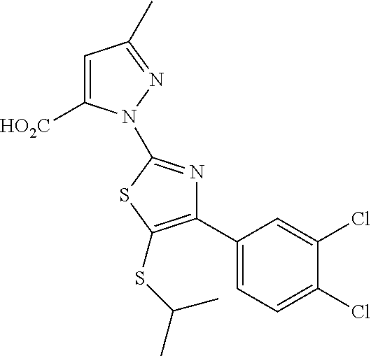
C1=C([HO2C])N(C2=NC(C3=CC=C(Cl)C(Cl)=C3)=C(SC(C)C)S2)N=C1C
